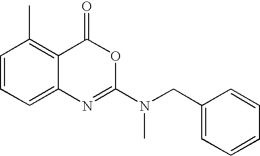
C1=CC=C2C(=C1C)C(=O)OC(N(CC1=CC=CC=C1)C)=N2
